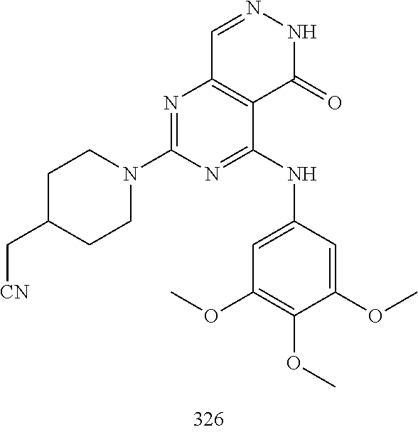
C1=NNC(=O)C2=C1N=C(N1CCC(C[CN])CC1)N=C2NC1=CC(OC)=C(OC)C(OC)=C1
